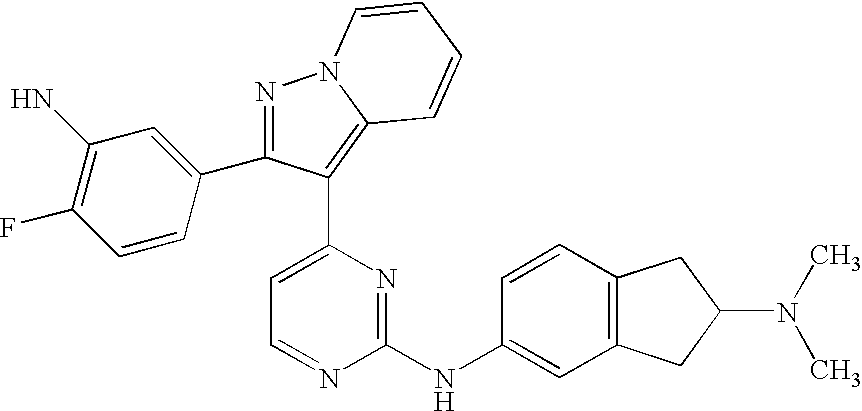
NC1=C(F)C=CC(C2=NN3C(=C2C2=CC=NC(NC4=CC5=C(C=C4)CC(N(C)C)C5)=N2)C=CC=C3)=C1
